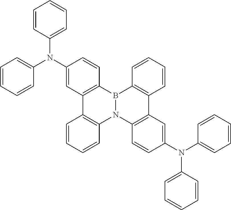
C1(N(C2=CC=CC=C2)C2=CC=CC=C2)=CC2=C(C=C1)B1N(C3=C2C=CC=C3)C2=C(C3=C1C=CC=C3)C=C(N(C1=CC=CC=C1)C1=CC=CC=C1)C=C2
